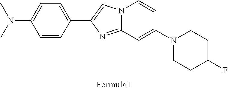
N12C(=NC(C3=CC=C(N(C)C)C=C3)=C1)C=C(N1CCC(F)CC1)C=C2
